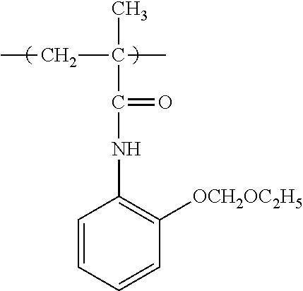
C1=CC=CC([OCH2OC2H5])=C1NC(=O)C(C)(CC)C
